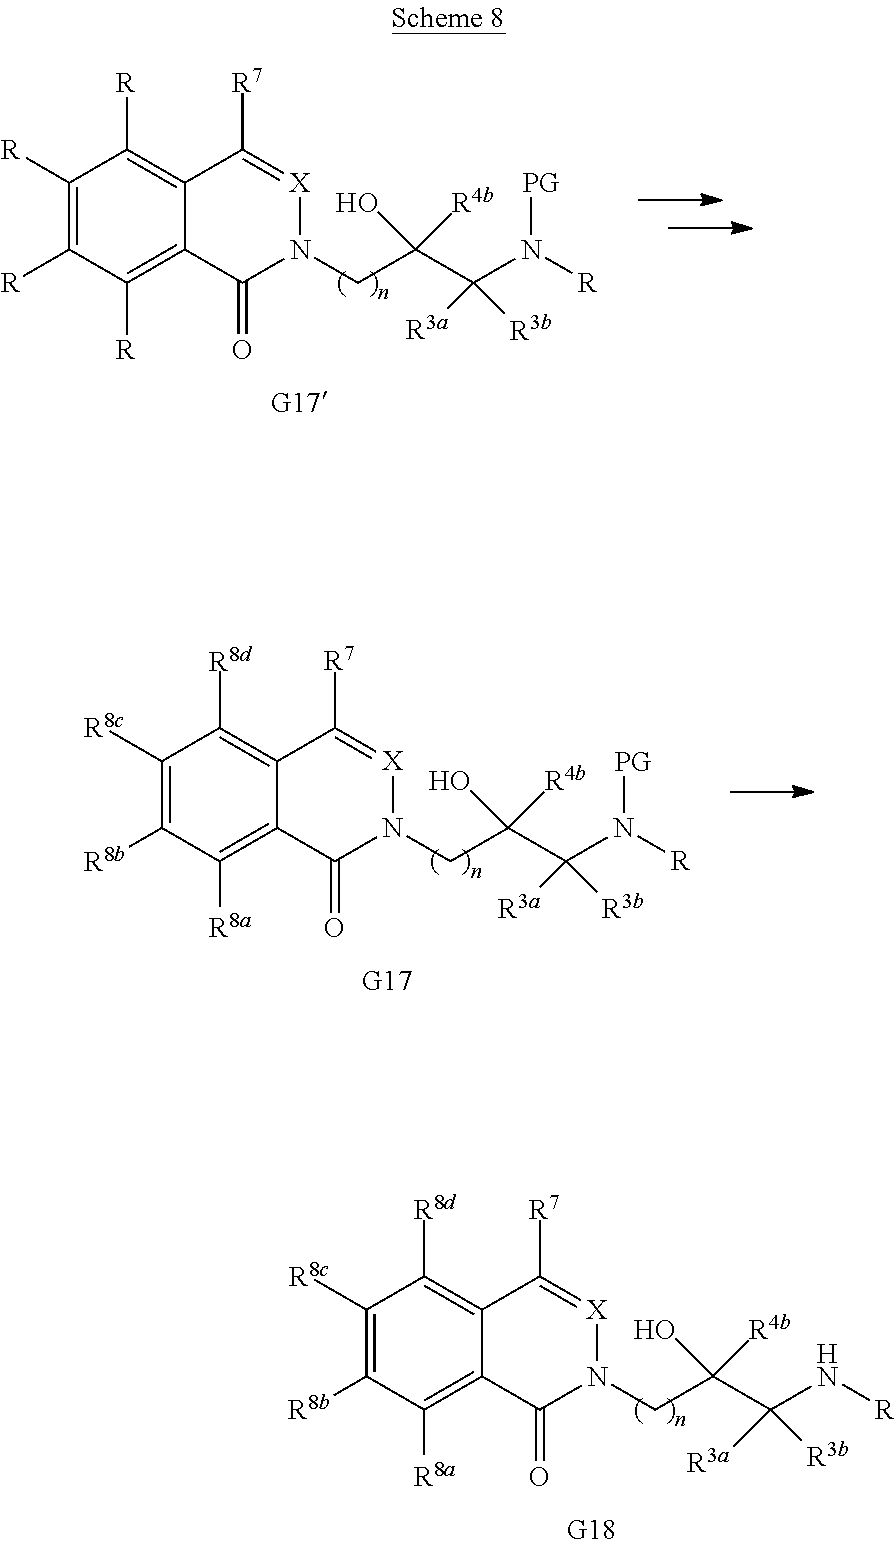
C1([R8c])=C([R8b])C([R8a])=C2C(=C1[R8d])C([R7])=[X]N(CC(C([R3b])([R3a])N([R])[PG])(O)[R4b])C2=O.C1([R8c])=C([R8b])C([R8a])=C2C(=C1[R8d])C([R7])=[X]N(CC(C([R3b])([R3a])N[R])(O)[R4b])C2=O.C1([R])=C([R])C([R])=C2C(=C1[R])C([R7])=[X]N(CC(C([R3b])([R3a])N([R])[PG])(O)[R4b])C2=O
